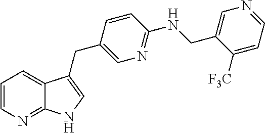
C1=CN=C2C(=C1)C(CC1=CN=C(NCC3=CN=CC=C3[F3C])C=C1)=CN2
